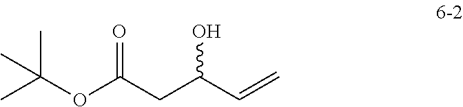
CC(OC(CC(C=C)O)=O)(C)C
